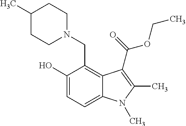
C1(O)=CC=C2C(=C1CN1CCC(C)CC1)C(C(=O)OCC)=C(C)N2C
